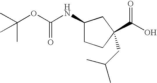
OC(=O)C1(CC(C)C)CCC(NC(OC(C)(C)C)=O)C1
